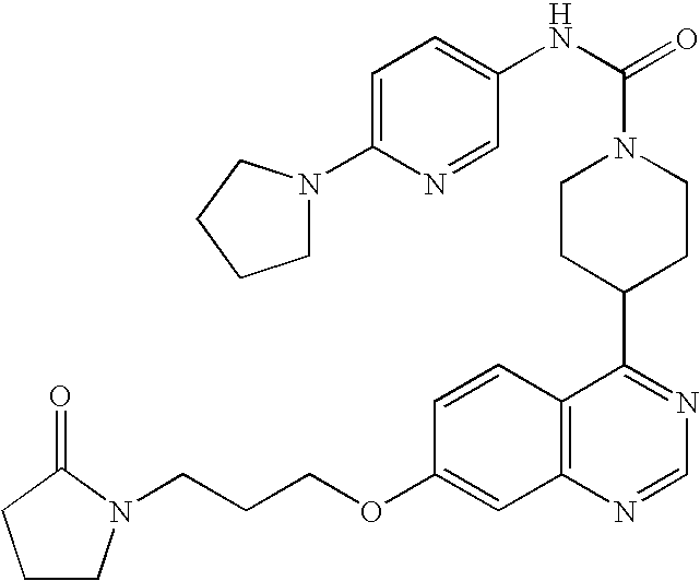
C1=C(N2CCCC2)N=CC(NC(=O)N2CCC(C3=NC=NC4=C3C=CC(OCCCN3CCCC3=O)=C4)CC2)=C1
